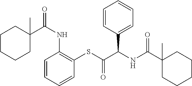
C1C(C(NC2=C(SC(=O)C(NC(C3(C)CCCCC3)=O)C3=CC=CC=C3)C=CC=C2)=O)(C)CCCC1
